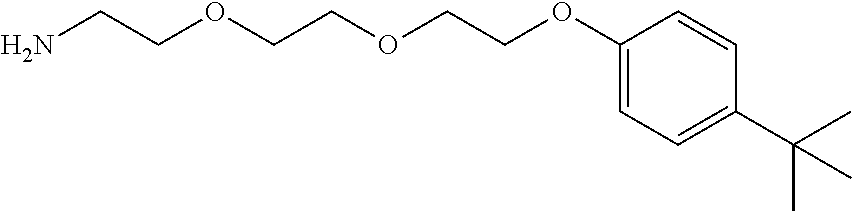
C(OCCOCCOC1=CC=C(C(C)(C)C)C=C1)CN
